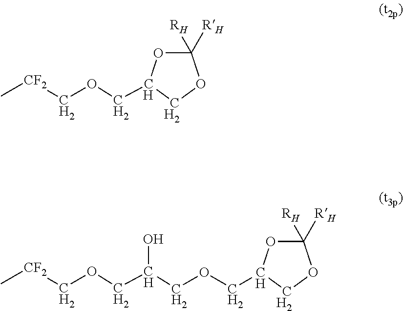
C(OCC1OC([RH])([RH])OC1)[CF2]C.C(OCC(COCC1OC([RH])([RH])OC1)O)[CF2]C
